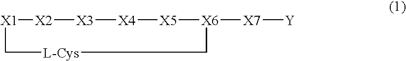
[X1]1[X2][X3][X4][X5][X6]([X7][Y])C[L-Cys]C1
